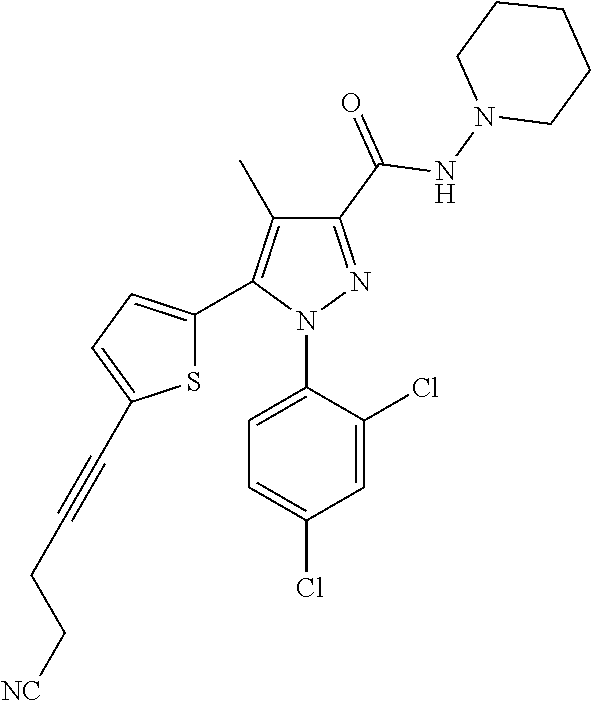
C1(C(=O)NN2CCCCC2)=NN(C2=CC=C(Cl)C=C2Cl)C(C2=CC=C(C#CCC[NC])S2)=C1C
